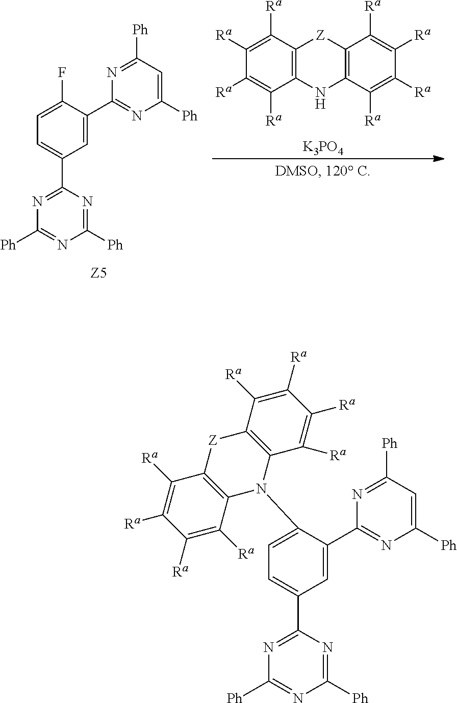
C12=C(C([Ra])=C([Ra])C([Ra])=C1[Ra])[Z]C1=C(N2)C([Ra])=C([Ra])C([Ra])=C1[Ra].[K3PO4].C1=C(C2=NC([Ph])=CC([Ph])=N2)C(F)=CC=C1C1=NC([Ph])=NC([Ph])=N1.C1=C(C2=NC([Ph])=CC([Ph])=N2)C(N2C3=C(C([Ra])=C([Ra])C([Ra])=C3[Ra])[Z]C3=C2C([Ra])=C([Ra])C([Ra])=C3[Ra])=CC=C1C1=NC([Ph])=NC([Ph])=N1
